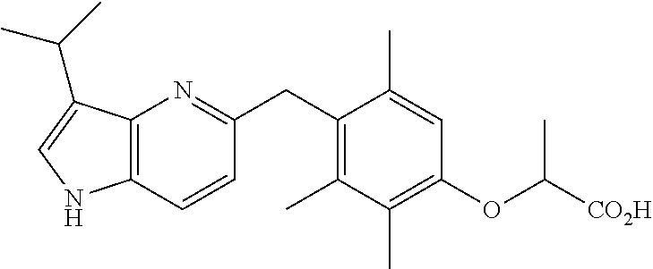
C12=C(C=CC(CC3=C(C)C(C)=C(OC([CO2H])C)C=C3C)=N1)NC=C2C(C)C
